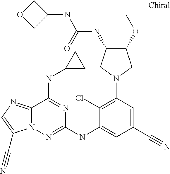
N1(C2=C(Cl)C(NC3=NN4C(=NC=C4C#N)C(NC4CC4)=N3)=CC(C#N)=C2)CC(OC)C(NC(NC2COC2)=O)C1
